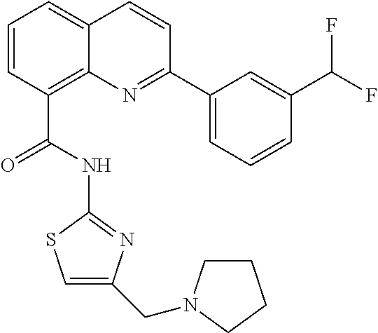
C1=CC(C(NC2=NC(CN3CCCC3)=CS2)=O)=C2C(=C1)C=CC(C1=CC=CC(C(F)F)=C1)=N2
